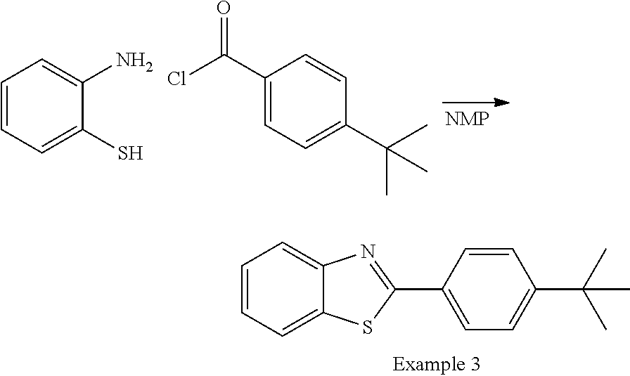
C1=CC=C(S)C(N)=C1.C1(C(Cl)=O)=CC=C(C(C)(C)C)C=C1.C1=CC=C2C(=C1)SC(C1=CC=C(C(C)(C)C)C=C1)=N2
